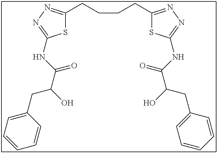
S1C(CCCCC2=NN=C(NC(C(O)CC3=CC=CC=C3)=O)S2)=NN=C1NC(C(O)CC1=CC=CC=C1)=O
